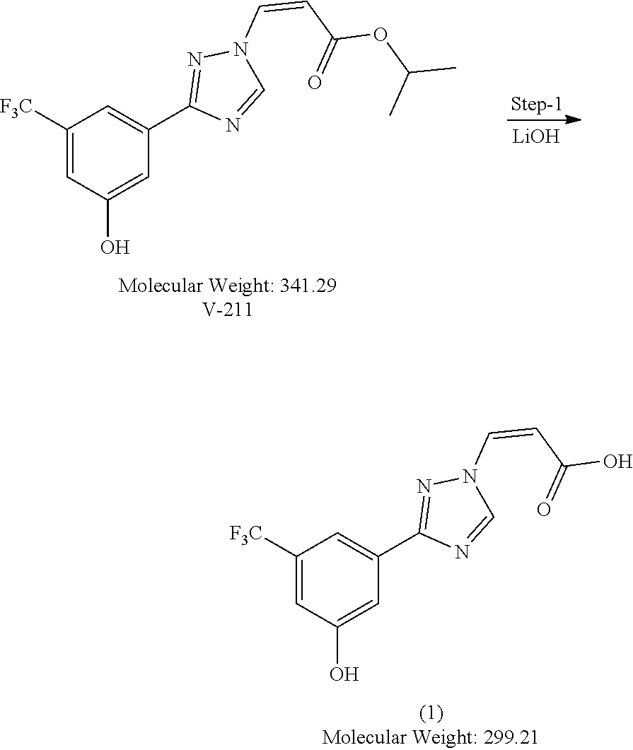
C1([F3C])=CC(O)=CC(C2=NN(C=CC(=O)OC(C)C)C=N2)=C1.[Step-1].[LiOH].C1([F3C])=CC(O)=CC(C2=NN(C=CC(=O)O)C=N2)=C1
